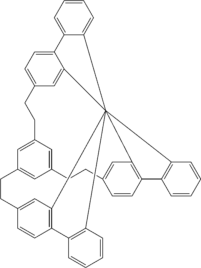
C1=CC=C2C(=C1)C1345C6=C(C=CC(=C6)CCC6=CC(=CC(=C6)CCC6=CC=C2C(=C6)CC1)CCC1=CC3=C(C=C1)C1=C4C=CC=C1)C1=C5C=CC=C1
